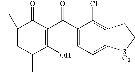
C1(C)(C)CC(C)C(O)=C(C(C2=CC=C3C(=C2Cl)CC[SO2]3)=O)C1=O
